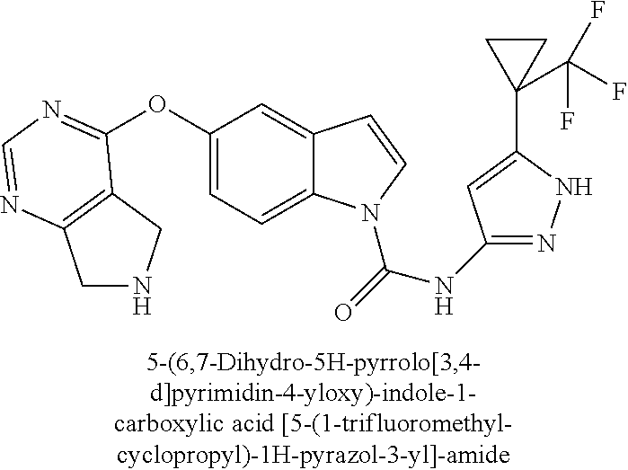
O(C1=CC=C2C(=C1)C=CN2C(=O)NC1=NNC(C2(C(F)(F)F)CC2)=C1)C1=NC=NC2=C1CNC2
